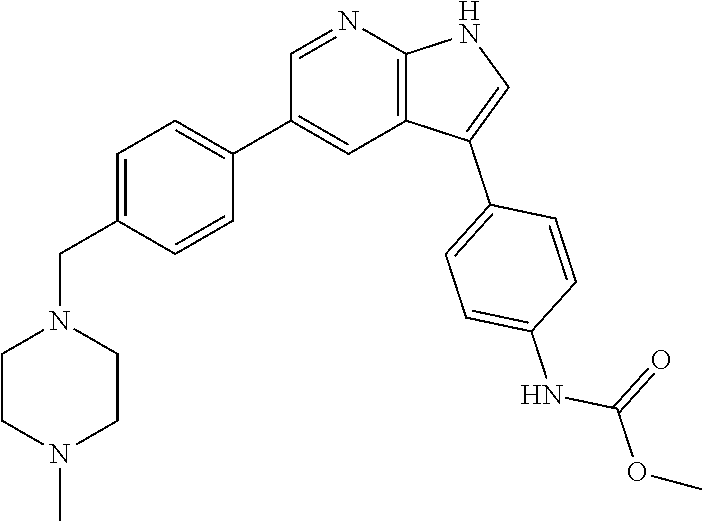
C1=NC2=C(C=C1C1=CC=C(CN3CCN(C)CC3)C=C1)C(C1=CC=C(NC(=O)OC)C=C1)=CN2
